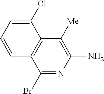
C1(Br)=NC(N)=C([Me])C2=C1C=CC=C2Cl
